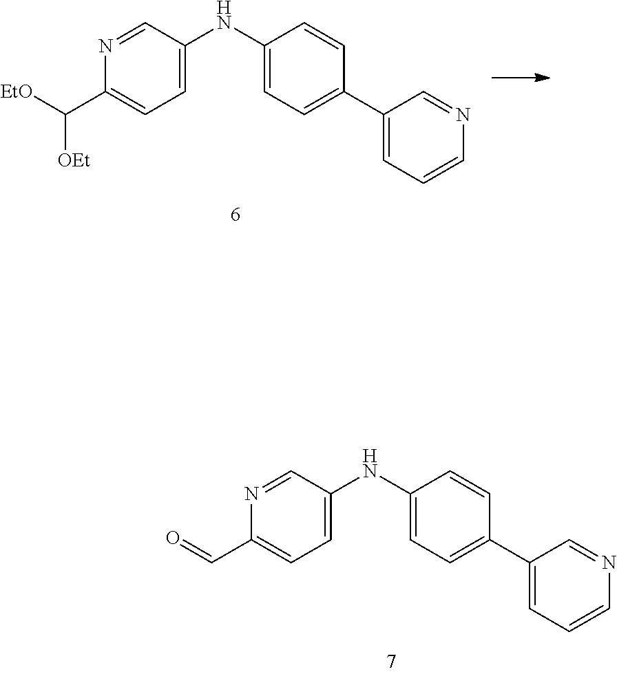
N1=CC(NC2=CC=C(C3=CC=CN=C3)C=C2)=CC=C1C=O.N1=CC(NC2=CC=C(C3=CC=CN=C3)C=C2)=CC=C1C([EtO])[OEt]
